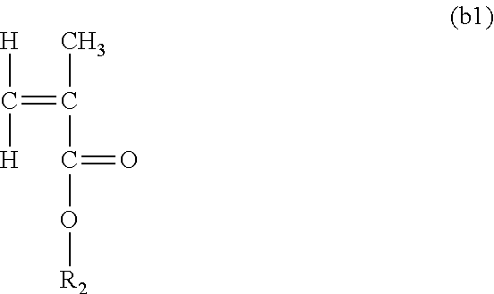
[H]C([H])=C(C)C(=O)O[R2]
